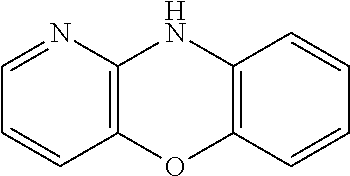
C1=NC2=C(C=C1)OC1=C(N2)C=CC=C1
